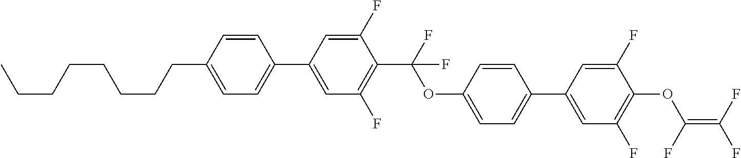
C1(C2=CC(F)=C(C(OC3=CC=C(C4=CC(F)=C(OC(F)=C(F)F)C(F)=C4)C=C3)(F)F)C(F)=C2)=CC=C(CCCCCCCC)C=C1
